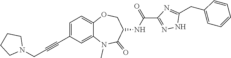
C12=CC(C#CCN3CCCC3)=CC=C1OCC(NC(C1=NNC(CC3=CC=CC=C3)=N1)=O)C(=O)N2C
